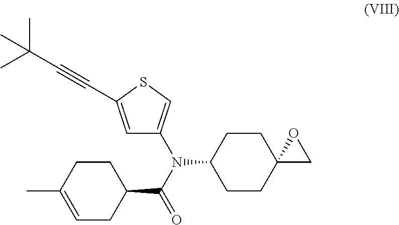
C1=C(C#CC(C)(C)C)SC=C1N(C1CCC2(CC1)CO2)C(=O)C1CCC(C)=CC1
